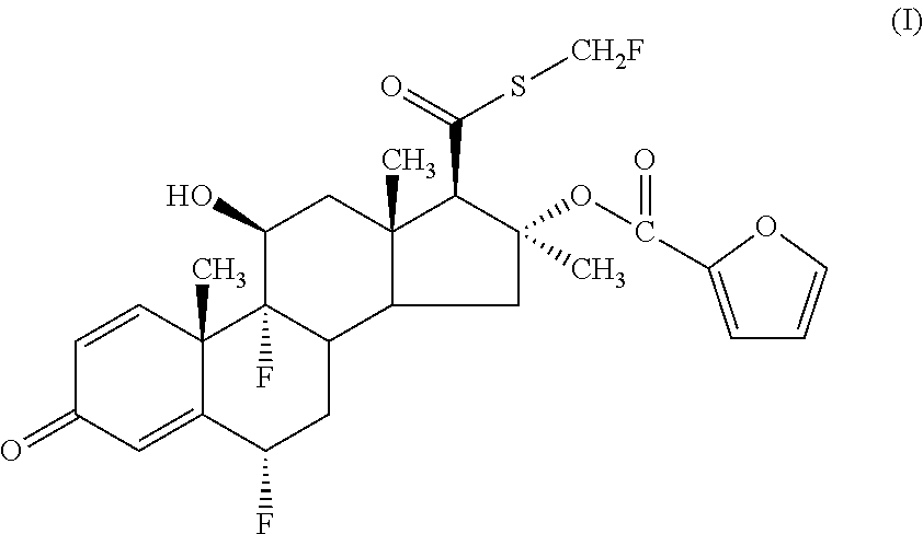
C1=CC2(C)C(=CC1=O)C(F)CC1C2(F)C(O)CC2(C)C(C(=O)S[CH2F])C(C)(OC(=O)C3=CC=CO3)CC12
